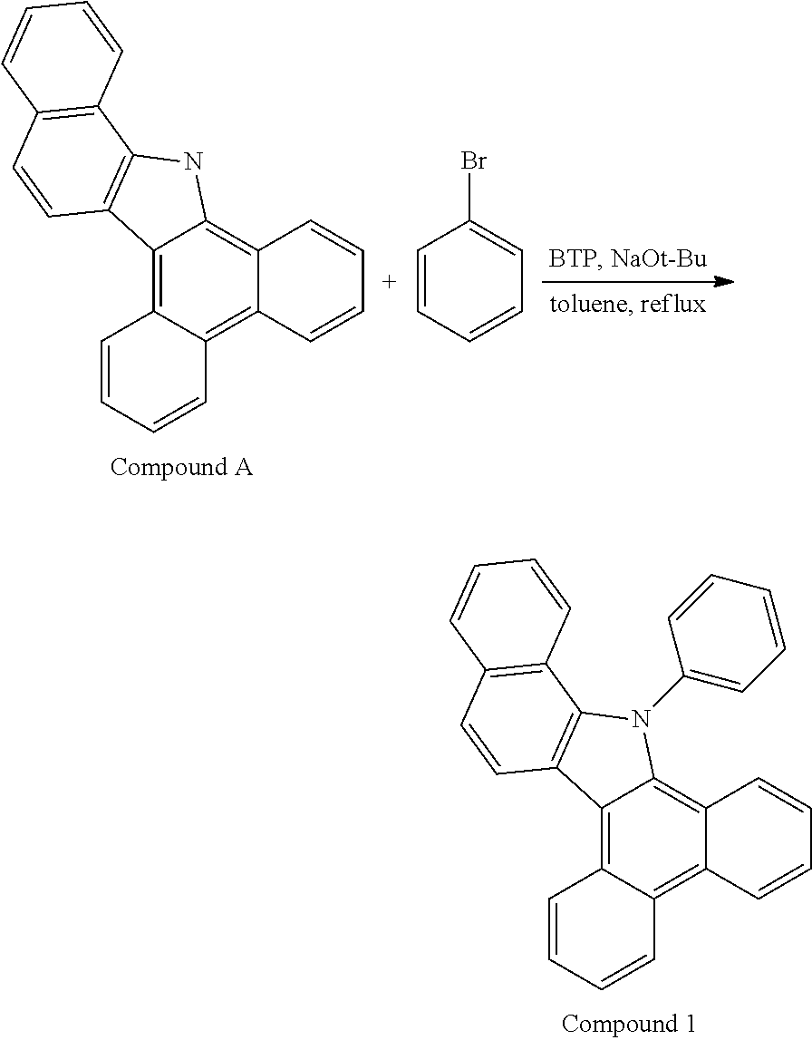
C12=C3C(=C4C(=C1NC1=C2C=CC2=C1C=CC=C2)C=CC=C4)C=CC=C3.C1=CC(Br)=CC=C1.C12=C3C(=C4C(=C1N(C1=CC=CC=C1)C1=C2C=CC2=C1C=CC=C2)C=CC=C4)C=CC=C3
